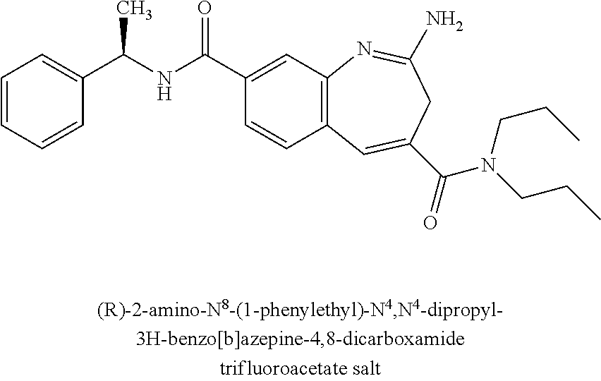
C1=CC=CC(C(NC(C2=CC3=C(C=C2)C=C(C(=O)N(CCC)CCC)CC(N)=N3)=O)C)=C1
